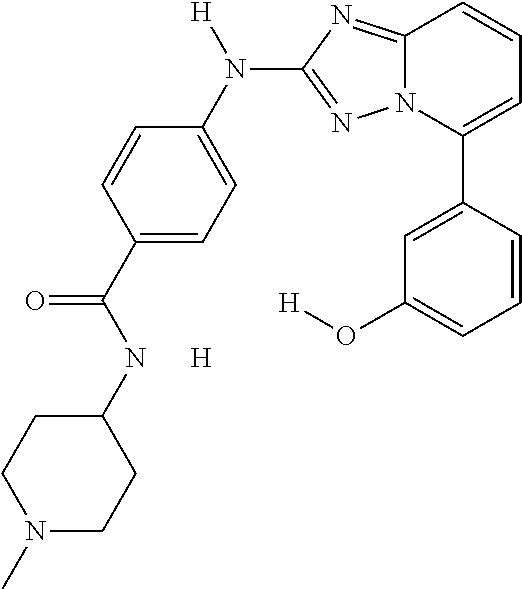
C1=C(C2=CC=CC3=NC(N(C4=CC=C(C(NC5CCN(C)CC5)=O)C=C4)[H])=NN23)C=CC=C1O[H].[H]
